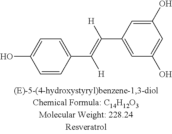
C1=CC(C(=C([H])C2=CC(O)=CC(O)=C2)[H])=CC=C1O
